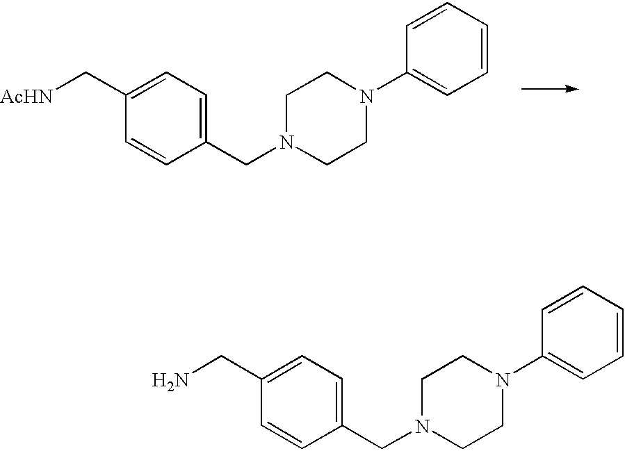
C1=C(CN)C=CC(CN2CCN(C3=CC=CC=C3)CC2)=C1.C1=C(C[AcHN])C=CC(CN2CCN(C3=CC=CC=C3)CC2)=C1
